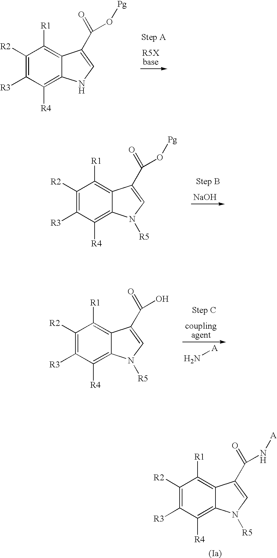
C1([R2])=C([R3])C([R4])=C2C(=C1[R1])C(C(=O)O[Pg])=CN2.[NaOH].C1([R2])=C([R3])C([R4])=C2C(=C1[R1])C(C(=O)O[Pg])=CN2[R5].N[A].C1([R2])=C([R3])C([R4])=C2C(=C1[R1])C(C(=O)O)=CN2[R5].C1([R2])=C([R3])C([R4])=C2C(=C1[R1])C(C(=O)N[A])=CN2[R5]
